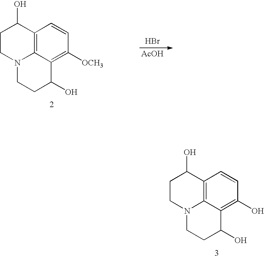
C1CN2C3=C(C1O)C=CC([OCH3])=C3C(O)CC2.Br.[AcOH].C1CN2C3=C(C1O)C=CC(O)=C3C(O)CC2
